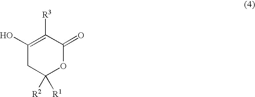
C1(O)=C([R3])C(=O)OC([R2])([R1])C1
